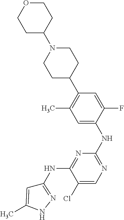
C1C(N2CCC(C3=C(C)C=C(NC4=NC=C(Cl)C(NC5=NNC(C)=C5)=N4)C(F)=C3)CC2)CCOC1
